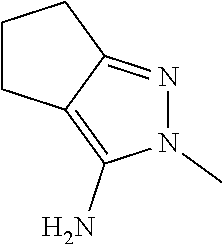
C12=NN(C)C(N)=C1CCC2
